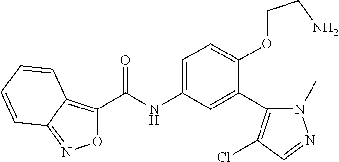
O1C(C(=O)NC2=CC=C(OCCN)C(C3=C(Cl)C=NN3C)=C2)=C2C(=N1)C=CC=C2
